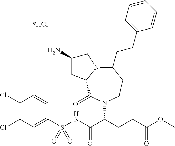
N12C(CCC3=CC=CC=C3)CCN(C(C(NS(C3=CC(Cl)=C(Cl)C=C3)(=O)=O)=O)CCC(OC)=O)C(=O)C1CC(N)C2
